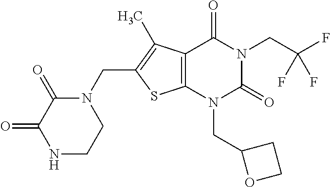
C12=C(N(CC3OCC3)C(=O)N(CC(F)(F)F)C1=O)SC(CN1C(=O)C(=O)NCC1)=C2C
